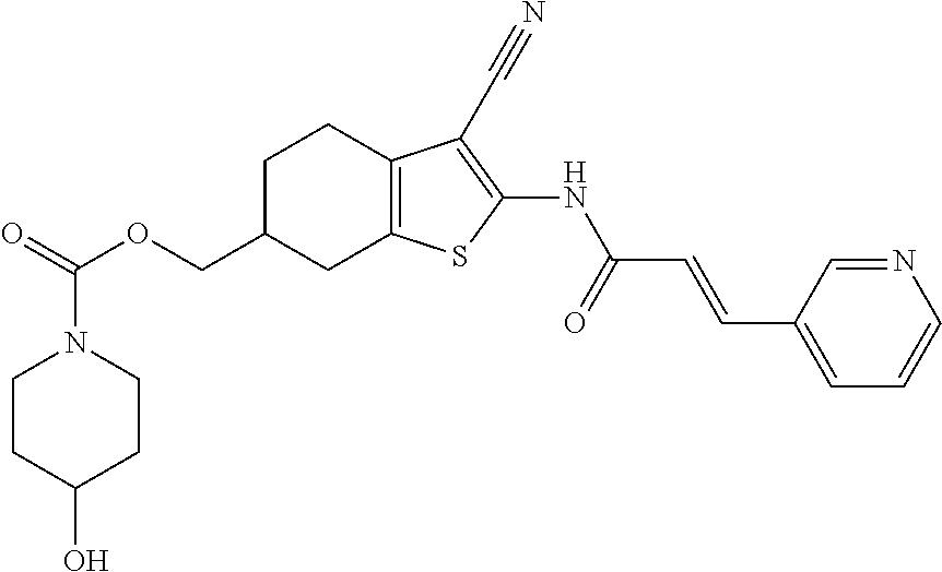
O(CC1CC2=C(CC1)C(C#N)=C(NC(C=CC1=CC=CN=C1)=O)S2)C(=O)N1CCC(O)CC1
